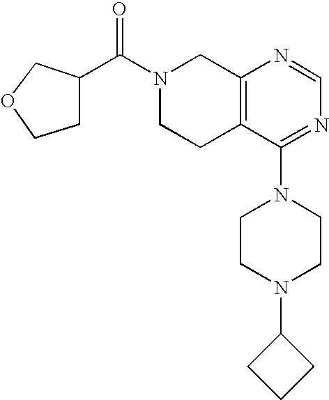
C1(C(N2CCC3=C(C2)N=CN=C3N2CCN(C3CCC3)CC2)=O)COCC1
